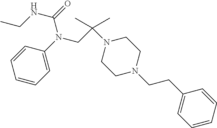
C1=C(N(CC(N2CCN(CCC3=CC=CC=C3)CC2)(C)C)C(=O)NCC)C=CC=C1
